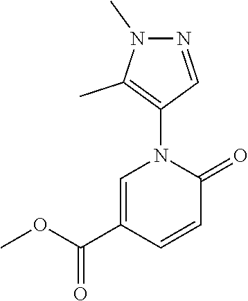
C1=C(C(OC)=O)C=CC(=O)N1C1=C(C)N(C)N=C1
